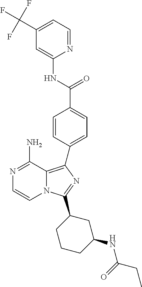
N1=C(N)C2=C(C3=CC=C(C(=O)NC4=CC(C(F)(F)F)=CC=N4)C=C3)N=C(C3CCCC(NC(CC)=O)C3)N2C=C1
